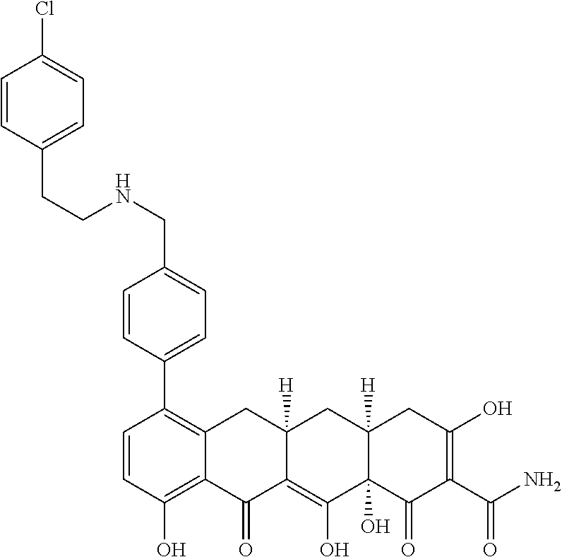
C1=CC(O)=C2C(=C1C1=CC=C(CNCCC3=CC=C(Cl)C=C3)C=C1)CC1([H])C(=C(O)C3(O)C([H])(C1)CC(O)=C(C(N)=O)C3=O)C2=O
